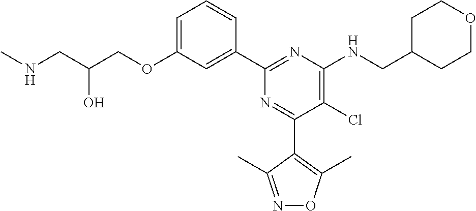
C1=C(OCC(CNC)O)C=C(C2=NC(NCC3CCOCC3)=C(Cl)C(C3=C(C)ON=C3C)=N2)C=C1
